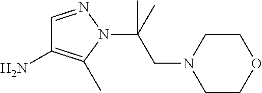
C(N1N=CC(N)=C1C)(C)(CN1CCOCC1)C
